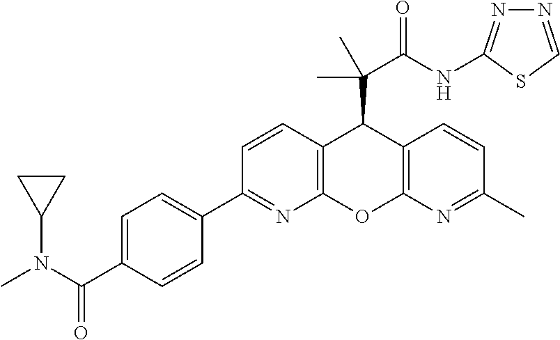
C1(C2=NC3=C(C=C2)C(C(C(NC2=NN=CS2)=O)(C)C)C2=C(O3)N=C(C)C=C2)=CC=C(C(N(C)C2CC2)=O)C=C1
